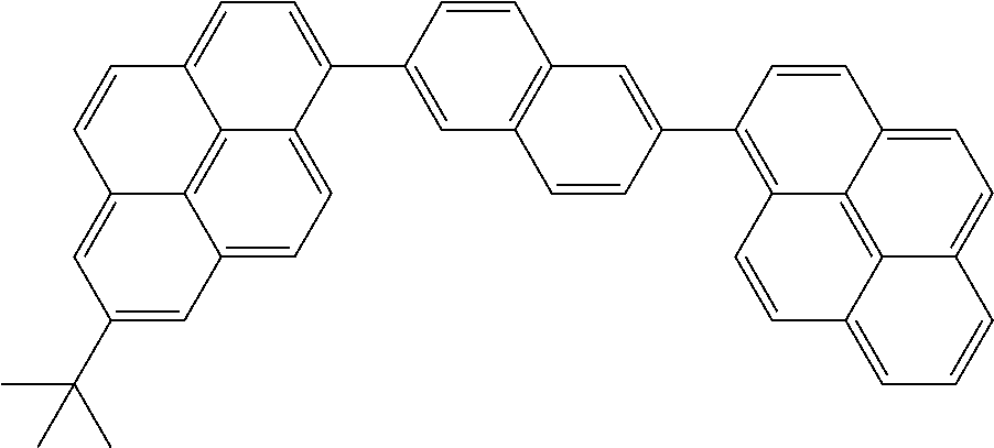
C12=CC=C3C4=C1C(=CC(C(C)(C)C)=C2)C=CC4=CC=C3C1=CC2=C(C=C1)C=C(C1=C3C4=C5C(=CC=CC5=CC=C4C=C1)C=C3)C=C2
